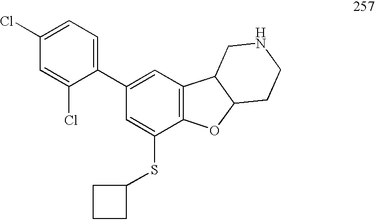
C1=C(Cl)C=C(Cl)C(C2=CC3=C(C(SC4CCC4)=C2)OC2C3CNCC2)=C1
